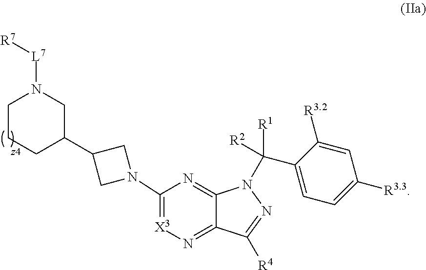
C1(N2CC(C3CCCN([L7][R7])C3)C2)=[X3]N=C2C(=N1)N(C(C1=CC=C([R3.3])C=C1[R3.2])([R1])[R2])N=C2[R4]
